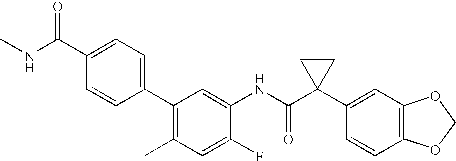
C1(F)=CC(C)=C(C2=CC=C(C(NC)=O)C=C2)C=C1NC(C1(C2=CC3=C(C=C2)OCO3)CC1)=O
